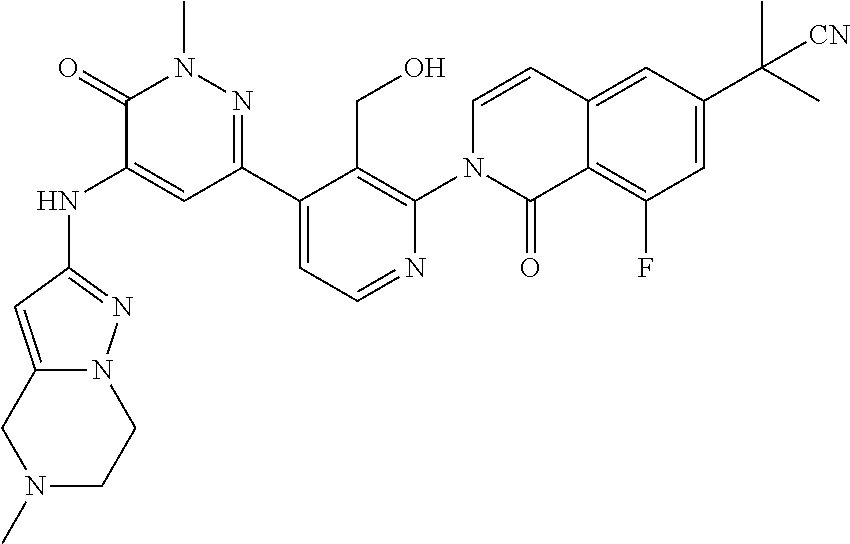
N(C1=CC(C2=CC=NC(N3C=CC4=CC(C(C)(C)[CN])=CC(F)=C4C3=O)=C2CO)=NN(C)C1=O)C1=NN2C(=C1)CN(C)CC2
